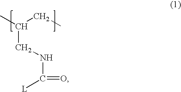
CC(CC)CNC([L])=O
